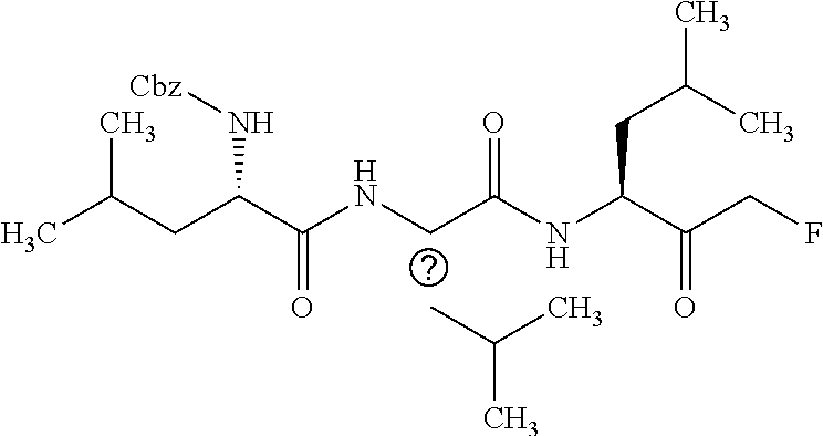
CC(CC(C(NCC(NC(C(CF)=O)CC(C)C)=O)=O)N[Cbz])C.CC(C)C
